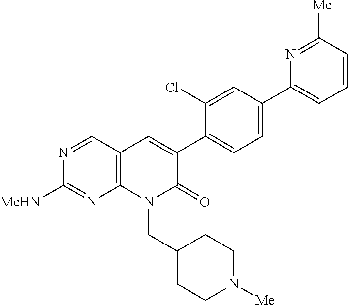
N1=CC2=C(N=C1[MeHN])N(CC1CCN([Me])CC1)C(=O)C(C1=CC=C(C3=CC=CC([Me])=N3)C=C1Cl)=C2
